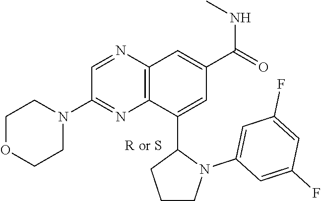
C1=NC2=C(N=C1N1CCOCC1)C(C1CCCN1C1=CC(F)=CC(F)=C1)=CC(C(NC)=O)=C2
